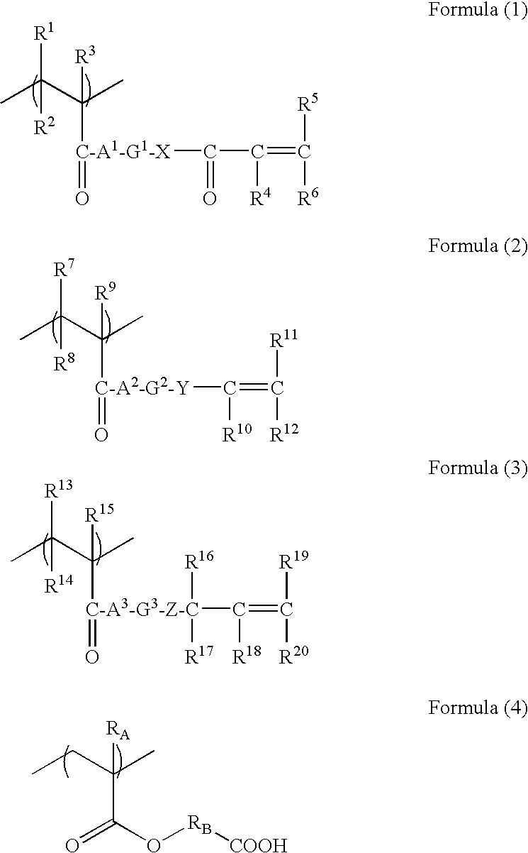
CC(C(C)([R3])[C-A1-G1-X](=O)C(C(=C([R6])[R5])[R4])=O)([R1])[R2].CC(C(C)([R9])[C-A2-G2-Y](=O)C(=C([R12])[R11])[R10])([R7])[R8].CC(C(C)([R15])[C-A3-G3-Z-C]=O)([R13])[R14].C(C([R18])=C([R19])[R20])([R17])[R16].CCC(C)([RA])C(=O)O[RB][COOH]
